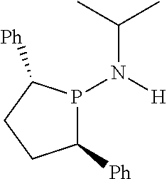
C1([Ph])P(N([H])C(C)C)C([Ph])CC1
